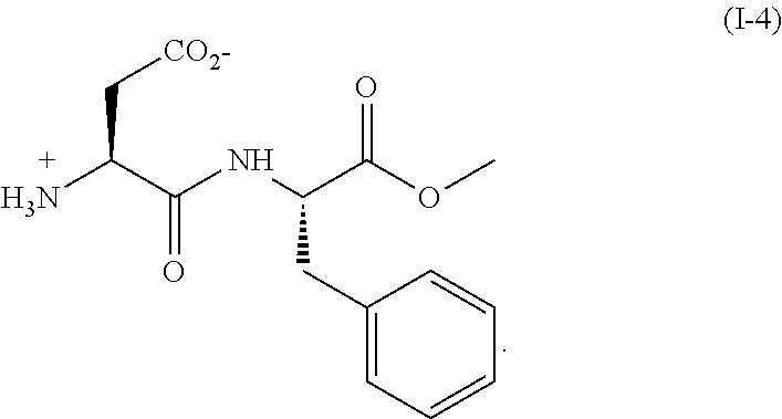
C(C(N)C(NC(C(OC)=O)CC1=CC=CC=C1)=O)[CO2-]
